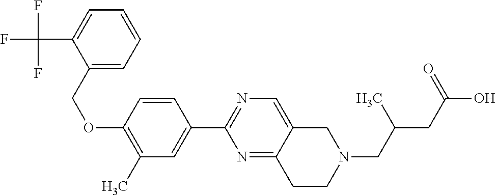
C(OC1=C(C)C=C(C2=NC=C3C(=N2)CCN(CC(CC(O)=O)C)C3)C=C1)C1=CC=CC=C1C(F)(F)F
